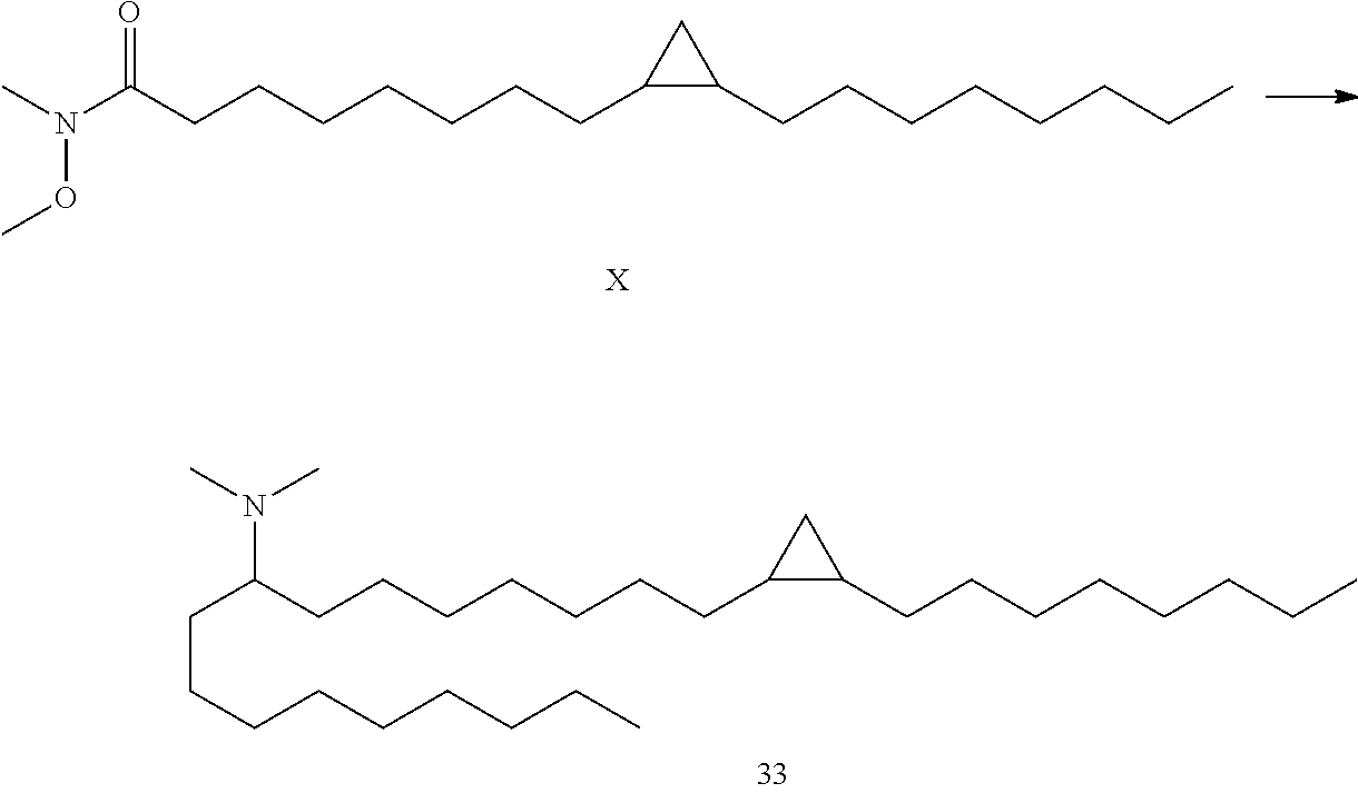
CN(C(CCCCCCCC1C(CCCCCCCC)C1)=O)OC.[X].C(C(CCCCCCCC1C(CCCCCCCC)C1)N(C)C)CCCCCCCC
